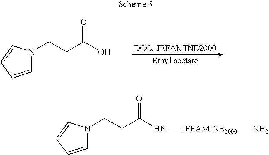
C1=CC=CN1CCC(O)=O.C1=CC=CN1CCC(N[JEFAMINE2000]N)=O
